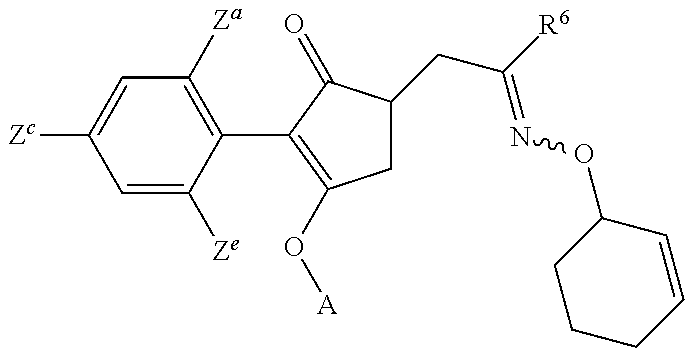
C1=C([Ze])C(C2=C(O[A])CC(CC(=NOC3CCCC=C3)[R6])C2=O)=C([Za])C=C1[Zc]
